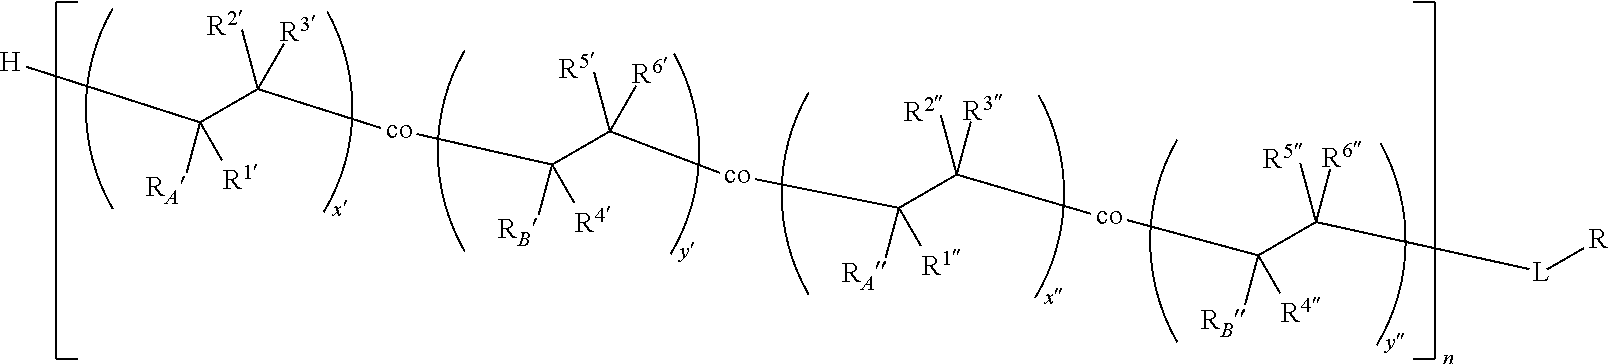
[H]C(C([co]C(C([co]C([RA])(C([co]C([RB])([R4])C([L][R])([R5])[R6])([R2])[R3])[R1])([R5])[R6])([RB])[R4])([R2])[R3])([RA])[R1]
